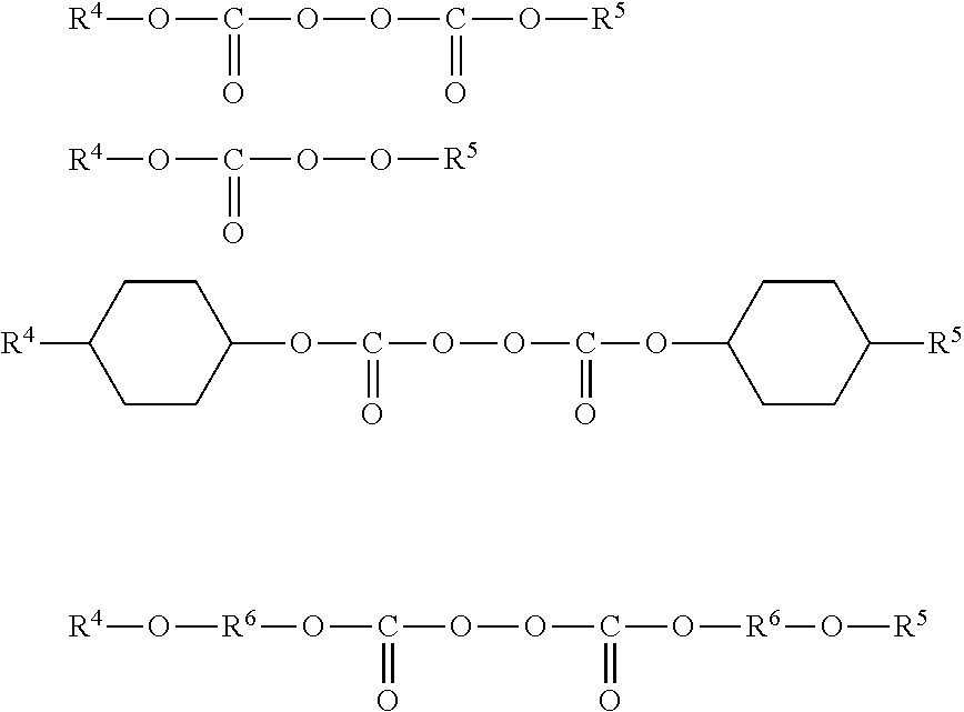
[R4]OC(OOC(O[R5])=O)=O.[R4]OC(OO[R5])=O.C1(OC(OOC(OC2CCC([R5])CC2)=O)=O)CCC([R4])CC1.C(OOC(O[R6]O[R5])=O)(=O)O[R6]O[R4]
